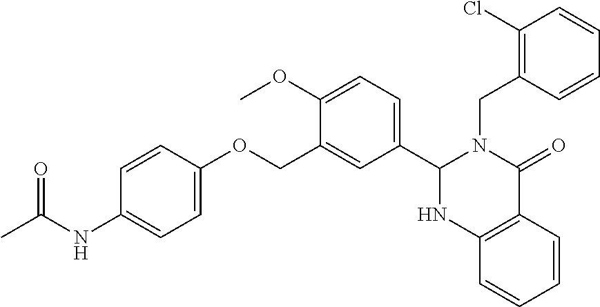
C1(NC(C)=O)=CC=C(OCC2=CC(C3N(CC4=C(Cl)C=CC=C4)C(=O)C4=C(C=CC=C4)N3)=CC=C2OC)C=C1
